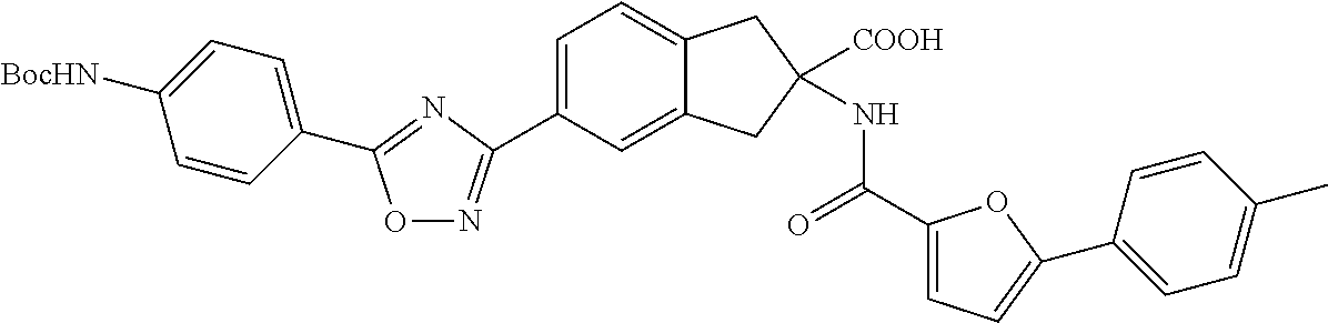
C1=C(C2=NC(C3=CC=C4C(=C3)CC([COOH])(NC(C3=CC=C(C5=CC=C(C)C=C5)O3)=O)C4)=NO2)C=CC([BocHN])=C1
